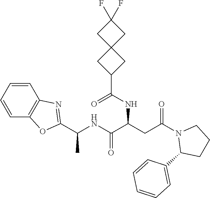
C1=CC2=C(C=C1)OC(C(C)NC(=O)C(NC(=O)C1CC3(CC(F)(F)C3)C1)CC(N1C(C3=CC=CC=C3)CCC1)=O)=N2
